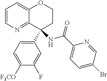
C1=CN=C2C(=C1)OCCC2(NC(C1=CC=C(Br)C=N1)=O)C1=CC=C([F3CO])C(F)=C1
